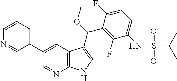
C1(C2=CC=CN=C2)=CC2=C(N=C1)NC=C2C(C1=C(F)C(NS(C(C)C)(=O)=O)=CC=C1F)OC
